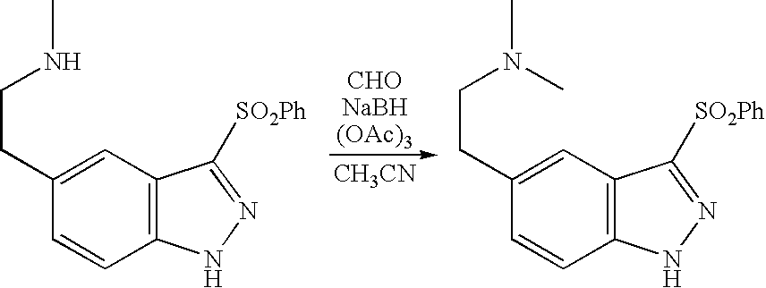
C1(CCNC)=CC2=C(C=C1)NN=C2[SO2Ph].C1(CCN(C)C)=CC2=C(C=C1)NN=C2[SO2Ph].[CH3CN]
